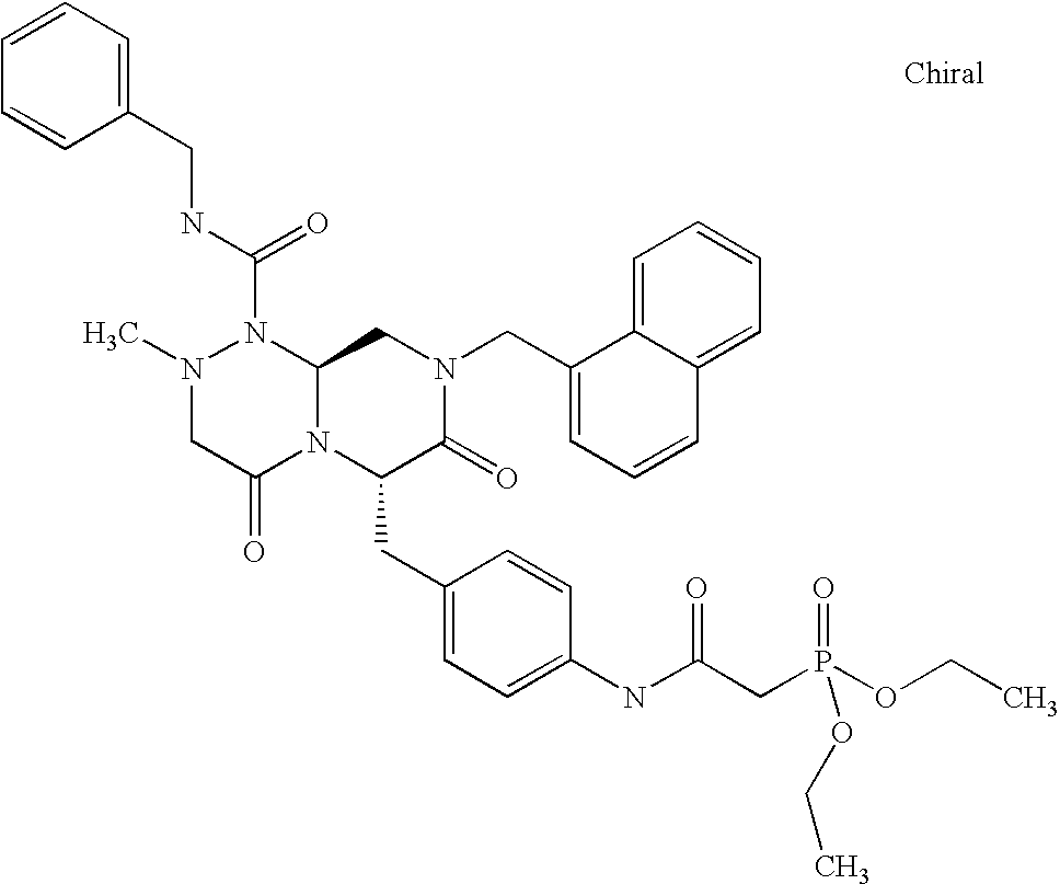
C(N1N(C)CC(=O)N2C1CN(CC1=CC=CC3=CC=CC=C13)C(=O)C2CC1=CC=C(NC(=O)CP(OCC)(OCC)=O)C=C1)(=O)NCC1=CC=CC=C1
